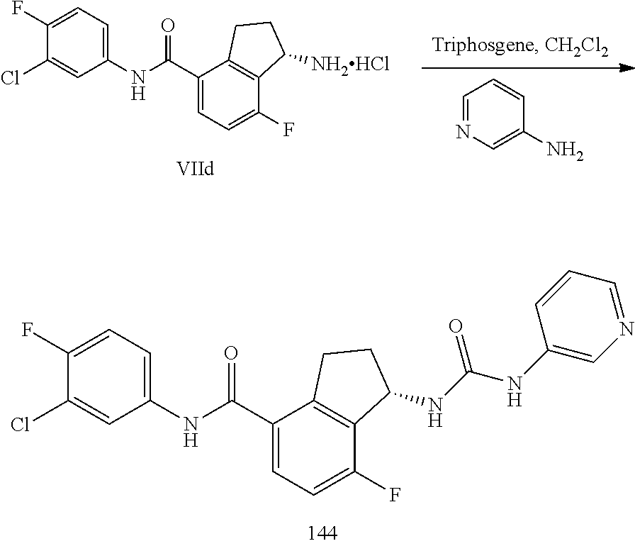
C1(Cl)=CC(NC(C2=CC=C(F)C3=C2CCC3NC(NC2=CN=CC=C2)=O)=O)=CC=C1F.N1=CC=CC(N)=C1.C1(Cl)=CC(NC(C2=CC=C(F)C3=C2CCC3[NH2HCl])=O)=CC=C1F
